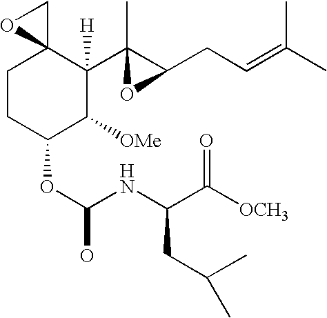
C1CC(OC(NC(C([OCH3])=O)CC(C)C)O)C([OMe])C([H])(C2(C)OC2CC=C(C)C)C12CO2
